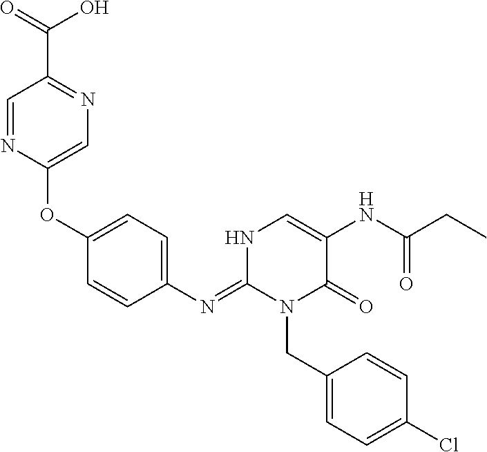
C1(N=C2N(CC3=CC=C(Cl)C=C3)C(=O)C(NC(CC)=O)=CN2)=CC=C(OC2=CN=C(C(=O)O)C=N2)C=C1
